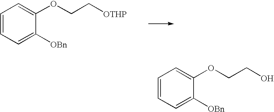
C1=CC=C([OBn])C(OCC[OTHP])=C1.C1=CC=C([OBn])C(OCCO)=C1
